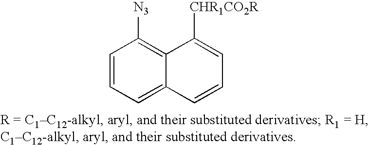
C1=CC=C2C(=C1[N3])C([CHR1CO2R])=CC=C2
